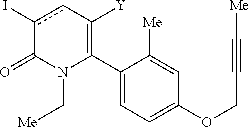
C1(C2=C([Y])cc(I)C(=O)N2C[Me])=CC=C(OCC#C[Me])C=C1[Me]
